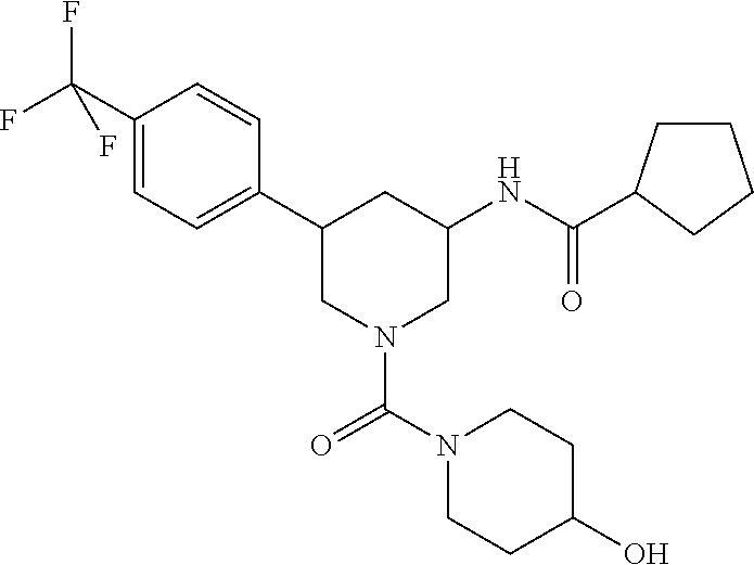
C1(C2CN(C(N3CCC(O)CC3)=O)CC(NC(=O)C3CCCC3)C2)=CC=C(C(F)(F)F)C=C1
